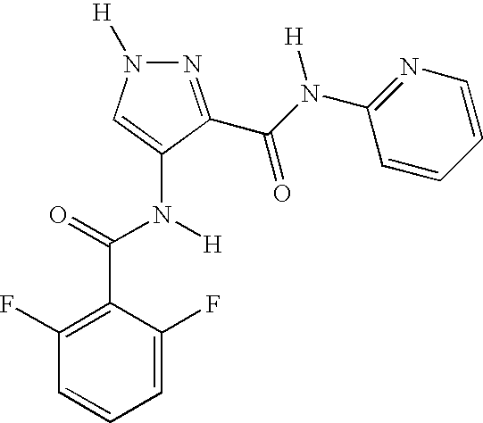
C1=C(F)C(C(=O)N([H])C2=CN([H])N=C2C(N(C2=NC=CC=C2)[H])=O)=C(F)C=C1
